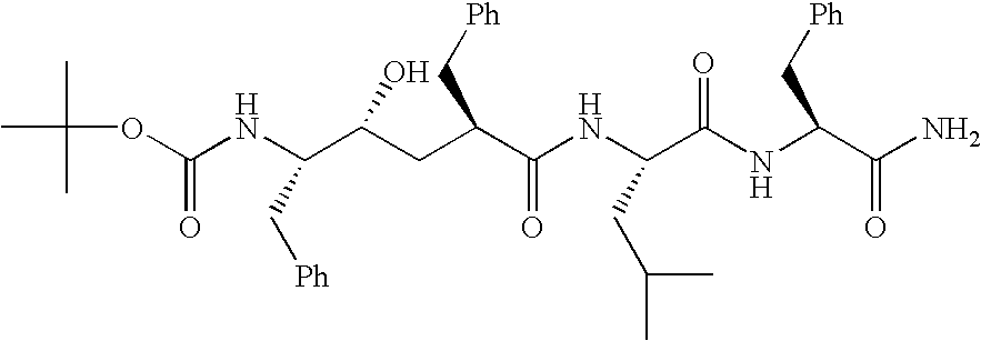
CC(C)(C)OC(NC(C(CC(C(NC(C(NC(C(N)=O)C[Ph])=O)CC(C)C)=O)C[Ph])O)C[Ph])=O
